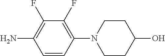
C1=CC(N2CCC(O)CC2)=C(F)C(F)=C1N
